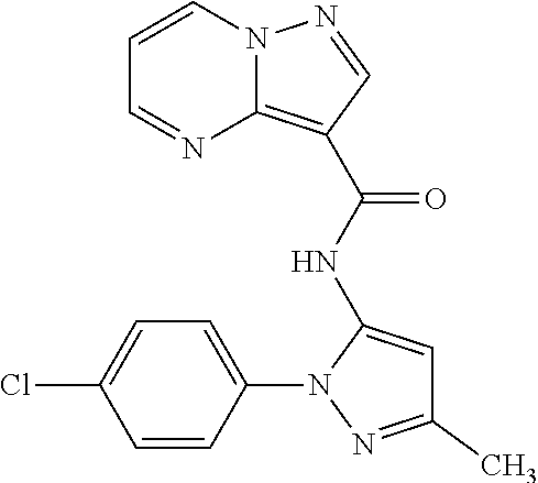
N12C(=C(C(NC3=CC(C)=NN3C3=CC=C(Cl)C=C3)=O)C=N1)N=CC=C2
